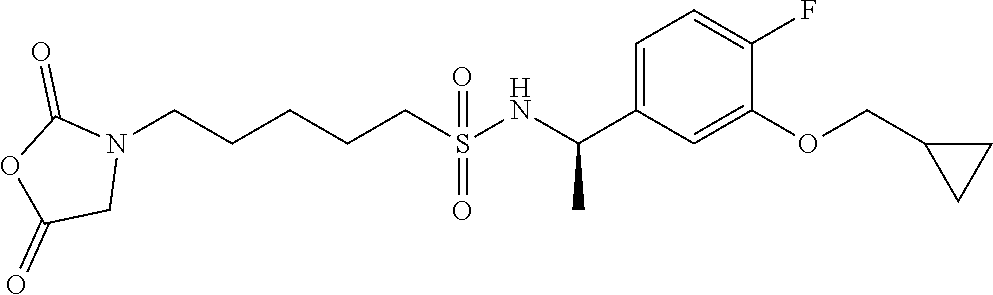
N1(CCCCCS(NC(C2=CC=C(F)C(OCC3CC3)=C2)C)(=O)=O)C(=O)OC(=O)C1
